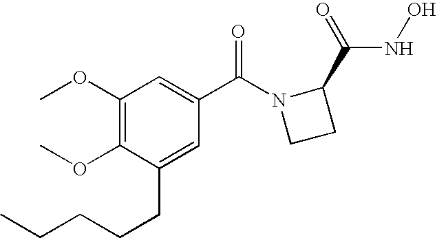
C1(OC)=C(OC)C(CCCCC)=CC(C(N2CCC2C(NO)=O)=O)=C1
